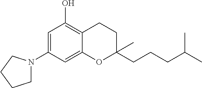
C1=C(N2CCCC2)C=C2C(=C1O)CCC(CCCC(C)C)(C)O2
